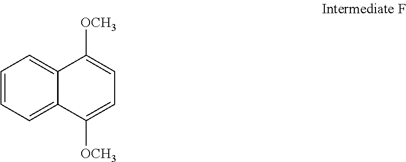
C1=CC=C2C(=C1)C([OCH3])=CC=C2[OCH3]
